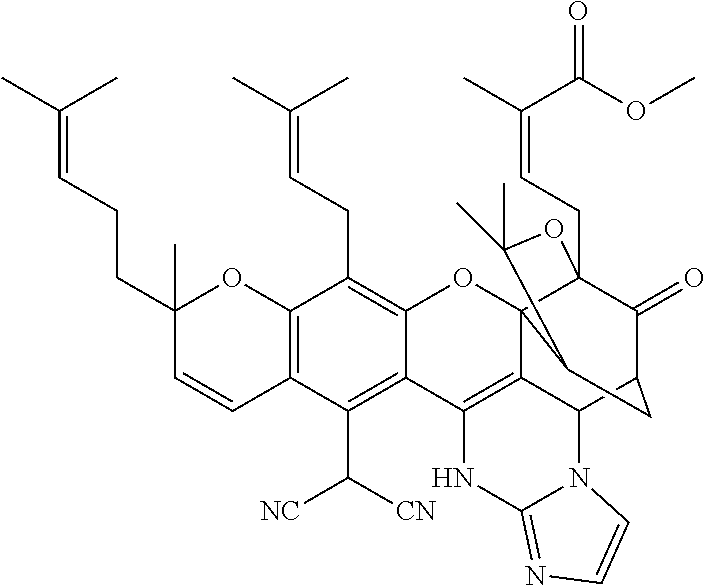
C12=C(C(C([CN])[NC])=C3C(=C1CC=C(C)C)OC14C5=C3NC3=NC=CN3C5C3C(=O)C1(CC=C(C(=O)OC)C)OC(C)(C)C4C3)C=CC(CCC=C(C)C)(C)O2
